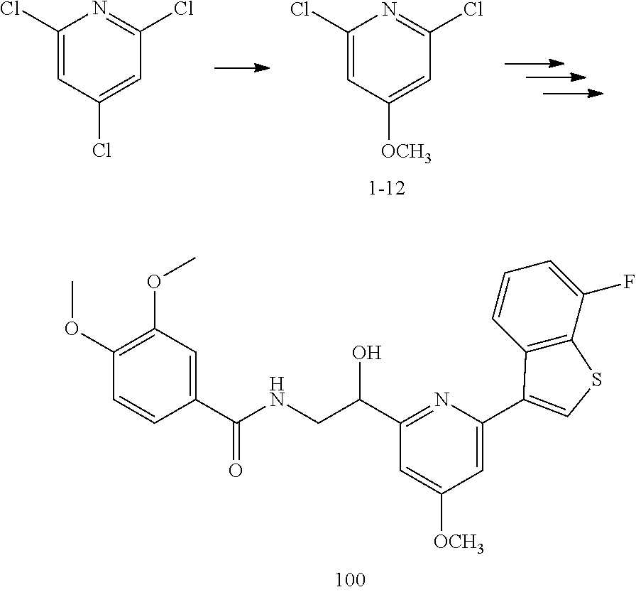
C1(C(NCC(O)C2=NC(C3=CSC4=C3C=CC=C4F)=CC([OCH3])=C2)=O)=CC(OC)=C(OC)C=C1.C1(Cl)=CC([OCH3])=CC(Cl)=N1.C1(Cl)=CC(Cl)=CC(Cl)=N1
